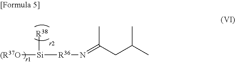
[(R37O][Si]([R36]N=C(CC(C)C)C)[R38]
